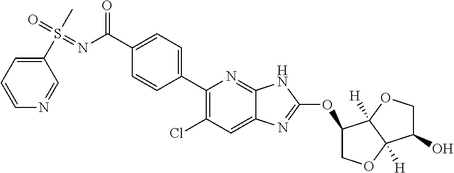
C1(C2=CC=C(C(N=S(=O)(C)C3=CC=CN=C3)=O)C=C2)=C(Cl)C=C2C(=N1)NC(OC1COC3([H])C1([H])OCC3O)=N2
